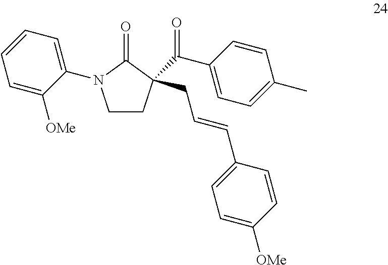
C1CC(C(C2=CC=C(C)C=C2)=O)(CC=CC2=CC=C([OMe])C=C2)C(=O)N1C1=CC=CC=C1[OMe]
